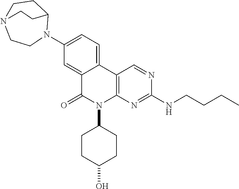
C1=C2C(=CC(N3C4CCN(CC3)CC4)=C1)C(=O)N(C1CCC(O)CC1)C1=C2C=NC(NCCCC)=N1
